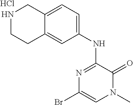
BrC1=CN(C)C(=O)C(NC2=CC=C3C(=C2)CCNC3)=N1.Cl
